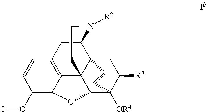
C123C4CC5=C6C1(C(C([OR4])(C([R3])C2)cc3)OC6=C(O[G])C=C5)CCN4[R2]
